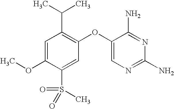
C1=C(OC)C(S(=O)(=O)C)=CC(OC2=CN=C(N)N=C2N)=C1C(C)C
